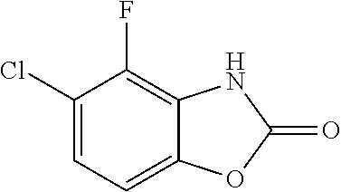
C1=C(Cl)C(F)=C2C(=C1)OC(=O)N2
